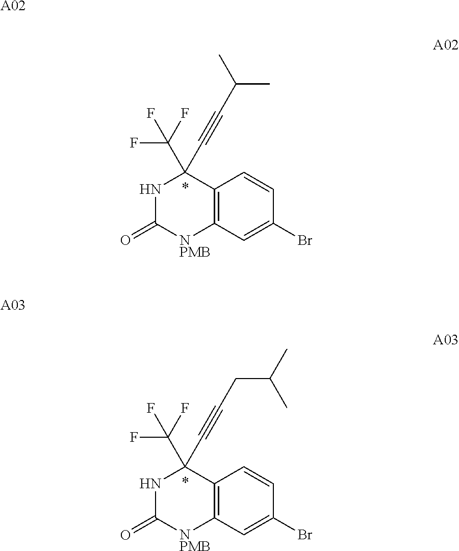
C12=C(C=C(Br)C=C1)[NPMB]C(=O)NC2(C(F)(F)F)C#CC(C)C.C12=C(C=C(Br)C=C1)[NPMB]C(=O)NC2(C(F)(F)F)C#CCC(C)C.[A02].[A03]
